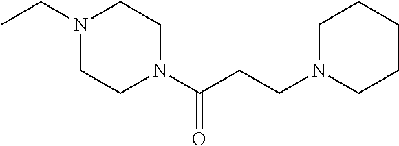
N1(CC)CCN(C(CCN2CCCCC2)=O)CC1
